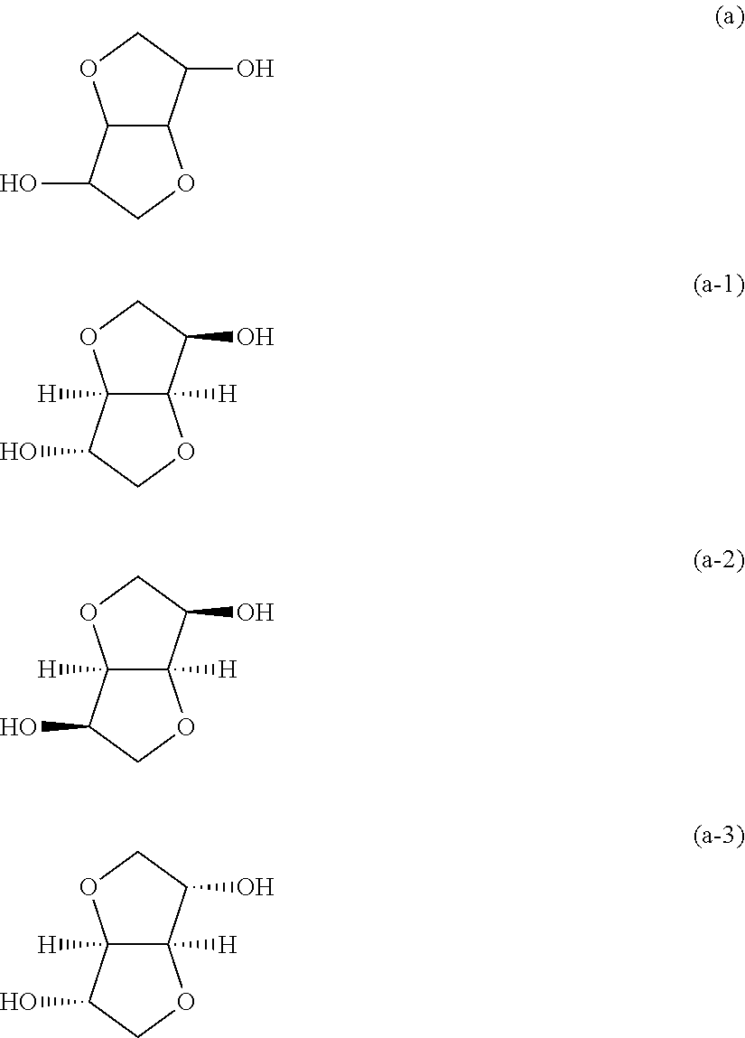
C12C(OCC1O)C(O)CO2.C12([H])C([H])(OCC1O)C(O)CO2.C12([H])C([H])(OCC1O)C(O)CO2.C12([H])C([H])(OCC1O)C(O)CO2
